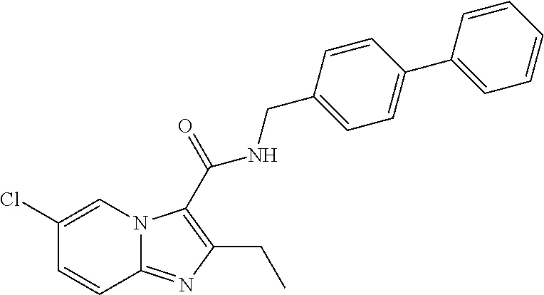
C1(Cl)=CN2C(=NC(CC)=C2C(=O)NCC2=CC=C(C3=CC=CC=C3)C=C2)C=C1
